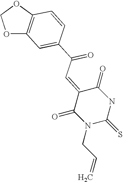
O1C2=C(OC1)C=CC(C(C=C1C(=O)N(CC=C)C(=S)NC1=O)=O)=C2
